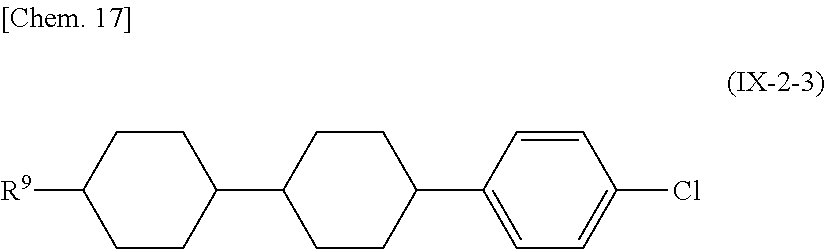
C1CC([R9])CCC1C1CCC(C2=CC=C(Cl)C=C2)CC1
